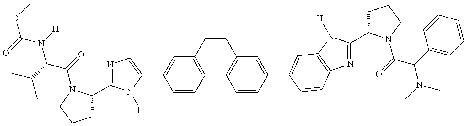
C1C(C2=NC=C(C3=CC4=C(C=C3)C3=C(CC4)C=C(C4=CC5=C(N=C(C6CCCN6C(=O)C(C6=CC=CC=C6)N(C)C)N5[H])C=C4)C=C3)N2[H])N(C(=O)C(C(C)C)N([H])C(=O)OC)CC1
